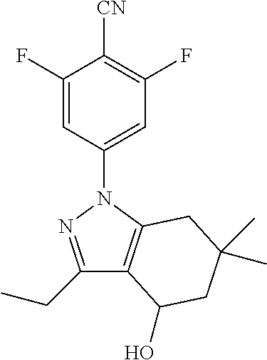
C1(F)=CC(N2N=C(CC)C3=C2CC(C)(C)CC3O)=CC(F)=C1[CN]
